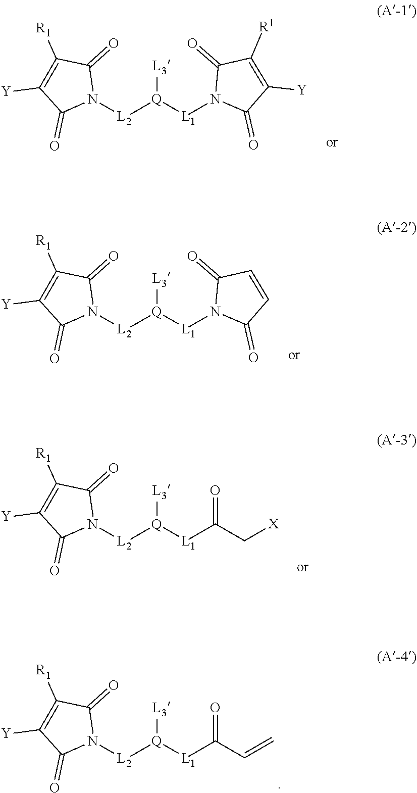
[L3][Q]([L1]N1C(=O)C([Y])=C([R1])C1=O)[L2]N1C(=O)C([R1])=C([Y])C1=O.[L3][Q]([L1]N1C(=O)C=CC1=O)[L2]N1C(=O)C([R1])=C([Y])C1=O.[L3][Q]([L1]C(C[X])=O)[L2]N1C(=O)C([R1])=C([Y])C1=O.[L3][Q]([L1]C(C=C)=O)[L2]N1C(=O)C([R1])=C([Y])C1=O
